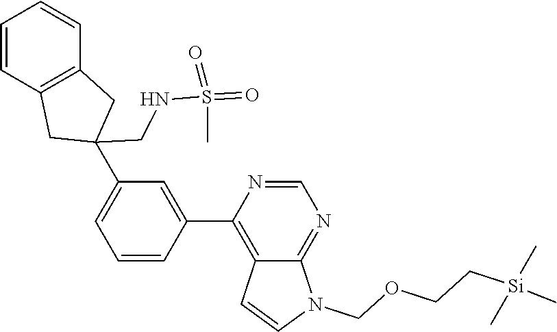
C12=C(C3=CC(C4(CNS(C)(=O)=O)CC5=C(C4)C=CC=C5)=CC=C3)N=CN=C1N(COCC[Si](C)(C)C)C=C2
